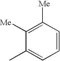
C1([Me])=C([Me])C=CC=C1C
